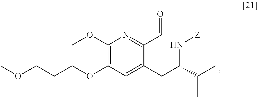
C1(OC)=C(OCCCOC)C=C(CC(N[Z])C(C)C)C(C=O)=N1
